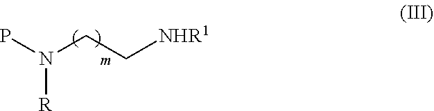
PN(CC[NHR1])[R]
